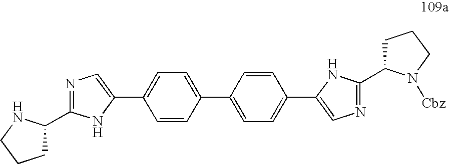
C1=CC(C2=CC=C(C3=CN=C(C4CCCN4[Cbz])N3)C=C2)=CC=C1C1=CN=C(C2CCCN2)N1
